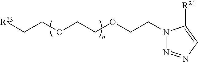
[R23]CCOCCOCCN1N=NC=C1[R24]
